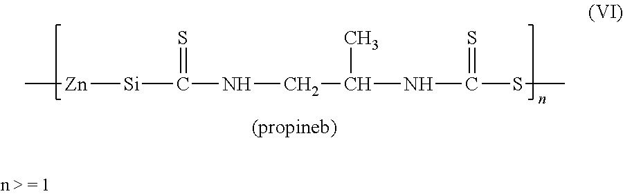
C[Zn][Si]C(NCC(NC(SC)=S)C)=S
